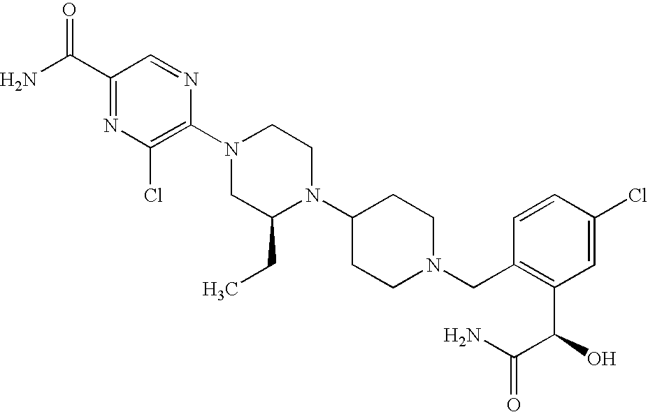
C1(C(N)=O)=NC(Cl)=C(N2CC(CC)N(C3CCN(CC4=C(C(C(=O)N)O)C=C(Cl)C=C4)CC3)CC2)N=C1
